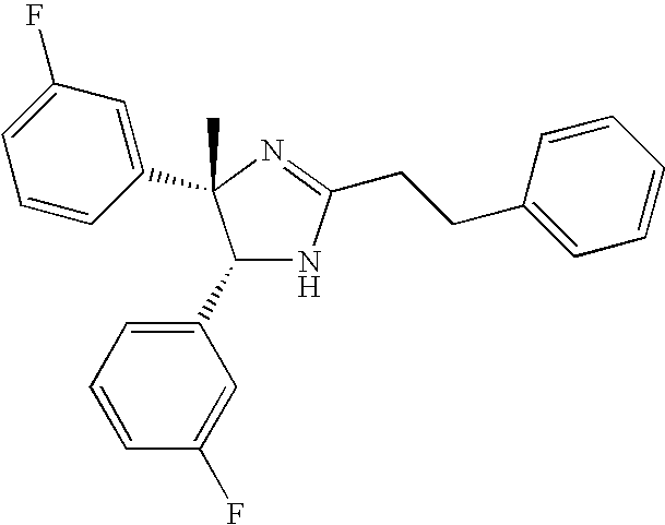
C1(C2=CC=CC(F)=C2)NC(CCC2=CC=CC=C2)=NC1(C1=CC(F)=CC=C1)C
